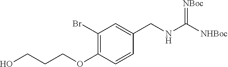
C1(OCCCO)=C(Br)C=C(CNC([NHBoc])=[NBoc])C=C1
